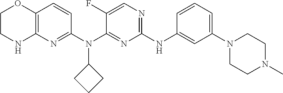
C1(NC2=CC(N3CCN(C)CC3)=CC=C2)=NC=C(F)C(N(C2=NC3=C(C=C2)OCCN3)C2CCC2)=N1
